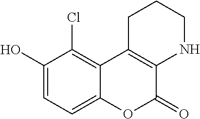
C1(O)=CC=C2C(=C1Cl)C1=C(C(=O)O2)NCCC1
